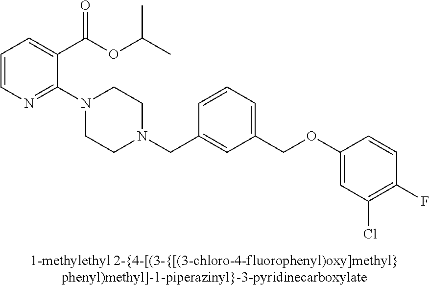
C1=CN=C(N2CCN(CC3=CC(COC4=CC(Cl)=C(F)C=C4)=CC=C3)CC2)C(C(OC(C)C)=O)=C1
